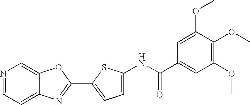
C12=CC=NC=C1OC(C1=CC=C(NC(C3=CC(OC)=C(OC)C(OC)=C3)=O)S1)=N2
